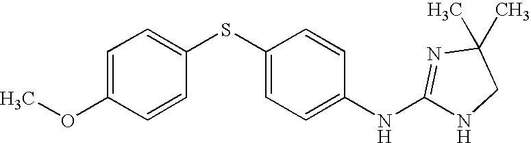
C1=C(OC)C=CC(SC2=CC=C(NC3=NC(C)(C)CN3)C=C2)=C1
